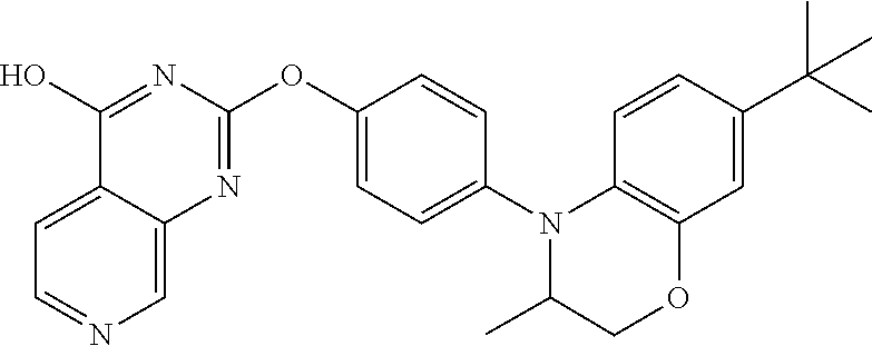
C12=CC=NC=C1N=C(OC1=CC=C(N3C4=C(C=C(C(C)(C)C)C=C4)OCC3C)C=C1)N=C2O
